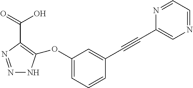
N1=NC(C(O)=O)=C(OC2=CC=CC(C#CC3=CN=CC=N3)=C2)N1
